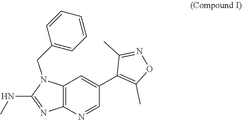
C12=C(N=CC(C3=C(C)ON=C3C)=C1)N=C(NC)N2CC1=CC=CC=C1
